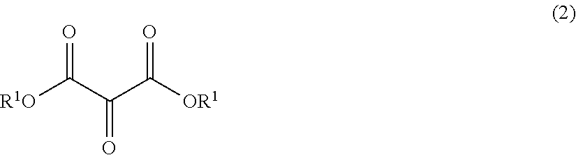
[R1O]C(C(C([OR1])=O)=O)=O
